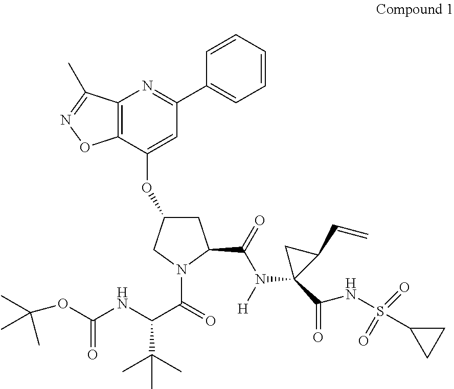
C1=CC(C2=NC3=C(C(OC4CC(C(N([H])C5(C(NS(C6CC6)(=O)=O)=O)C(C=C)C5)=O)N(C(C(C(C)(C)C)NC(OC(C)(C)C)=O)=O)C4)=C2)ON=C3C)=CC=C1
